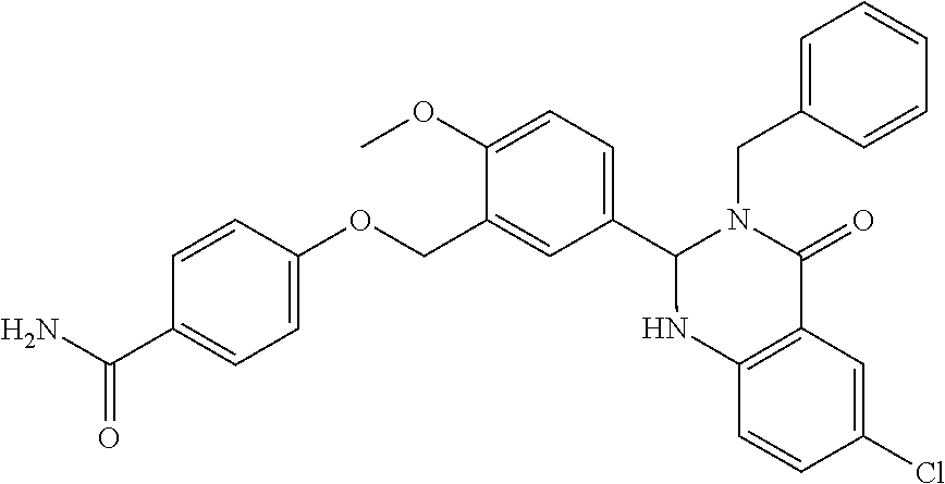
C1=C(C(N)=O)C=CC(OCC2=CC(C3N(CC4=CC=CC=C4)C(=O)C4=C(N3)C=CC(Cl)=C4)=CC=C2OC)=C1
